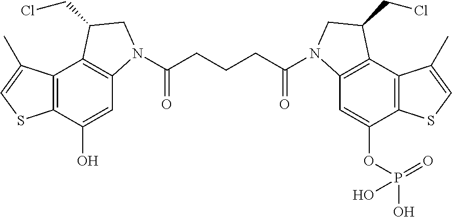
C12=C(C(O)=CC3=C1C(CCl)CN3C(=O)CCCC(=O)N1C3=C(C4=C(C(OP(=O)(O)O)=C3)SC=C4C)C(CCl)C1)SC=C2C
